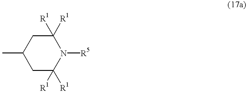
C1(C)CC([R1])([R1])N([R5])C([R1])([R1])C1
